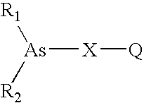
[R1][As]([R2])[X][Q]
